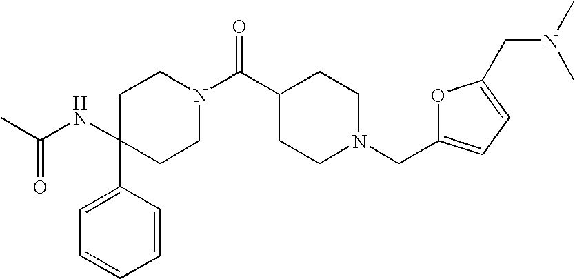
C1(NC(C)=O)(C2=CC=CC=C2)CCN(C(C2CCN(CC3=CC=C(CN(C)C)O3)CC2)=O)CC1
